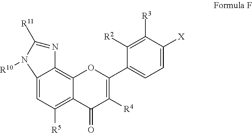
C12=CC([R5])=C3C(=C1N=C([R11])N2[R10])OC(C1=CC=C([X])C([R3])=C1[R2])=C([R4])C3=O
